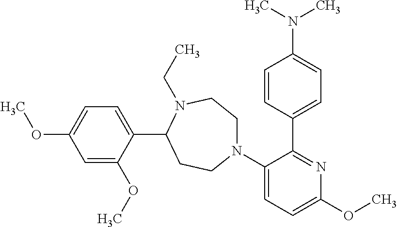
C1=C(OC)C(C2CCN(C3=CC=C(OC)N=C3C3=CC=C(N(C)C)C=C3)CCN2CC)=CC=C1OC
